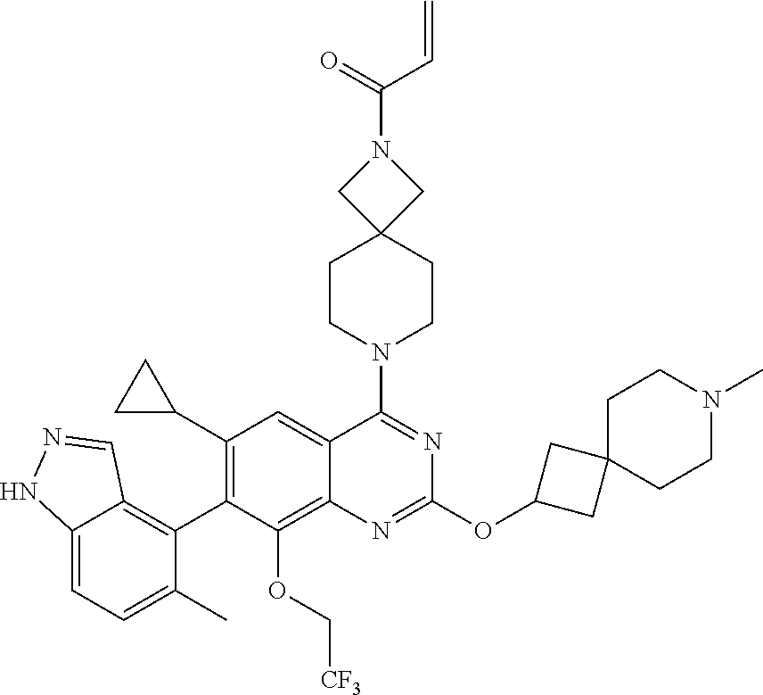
C12=CC=C(C)C(C3=C(C4CC4)C=C4C(=C3OC[CF3])N=C(OC3CC5(C3)CCN(C)CC5)N=C4N3CCC4(CC3)CN(C(=O)C=C)C4)=C1C=NN2
